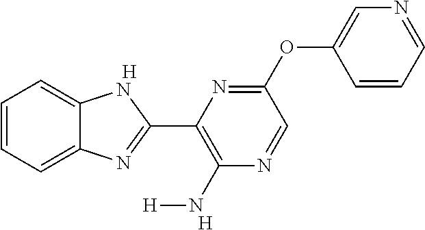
C1=CC=C2C(=C1)NC(C1=C(N[H])N=CC(OC3=CN=CC=C3)=N1)=N2.[H].[H]
